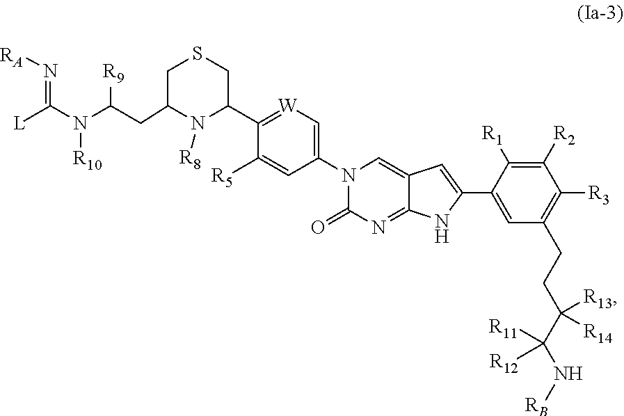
[L]C(N(C(CC1CSCC(C2=[W]C=C(N3C(=O)N=C4C(=C3)C=C(C3=CC(CCC(C(N[RB])([R11])[R12])([R13])[R14])=C([R3])C([R2])=C3[R1])N4)C=C2[R5])N1[R8])[R9])[R10])=N[RA]
